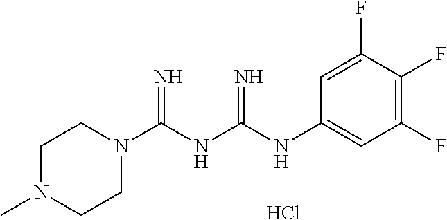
Cl.C1N(C)CCN(C(NC(=N)NC2=CC(F)=C(F)C(F)=C2)=N)C1
